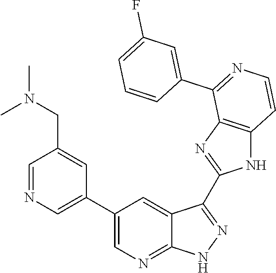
C1=NC=C(C2=CN=C3C(=C2)C(C2=NC4=C(N2)C=CN=C4C2=CC(F)=CC=C2)=NN3)C=C1CN(C)C
